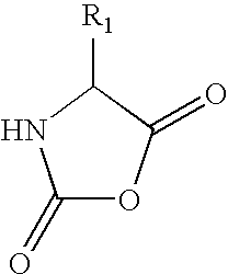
C1(=O)OC(=O)C([R1])N1
